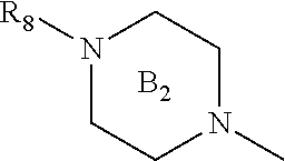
N1([R8])CCN(C)CC1.[B2]
